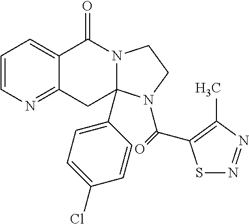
C1=CN=C2C(=C1)C(=O)N1C(C3=CC=C(Cl)C=C3)(C2)N(C(=O)C2=C(C)N=NS2)CC1
